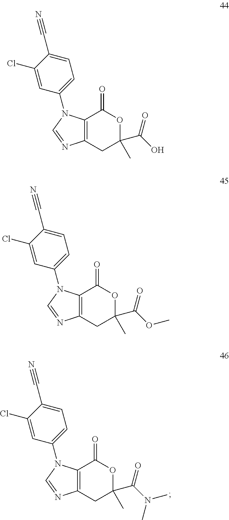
C12=C(CC(C)(C(N(C)C)=O)OC1=O)N=CN2C1=CC=C(C#N)C(Cl)=C1.C12=C(CC(C)(C(O)=O)OC1=O)N=CN2C1=CC=C(C#N)C(Cl)=C1.C12=C(CC(C)(C(OC)=O)OC1=O)N=CN2C1=CC=C(C#N)C(Cl)=C1
